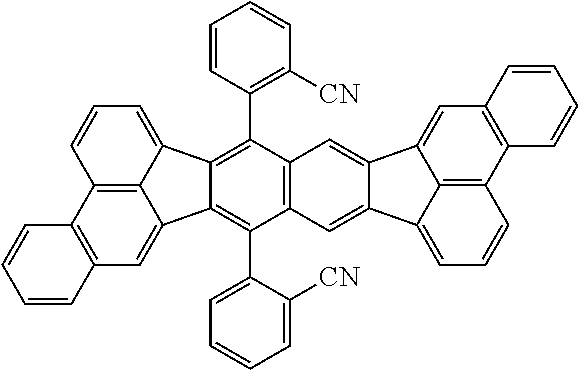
C12=C3C(=CC=C1)C1=C(C4=C([CN])C=CC=C4)C4=C(C(C5=CC=CC=C5[CN])=C1C3=CC1=C2C=CC=C1)C=C1C(=C4)C2=CC3=C(C4=C2C1=CC=C4)C=CC=C3
